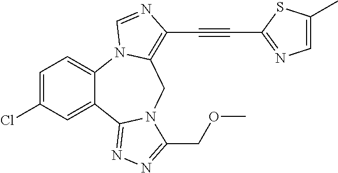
C1=C(Cl)C=C2C(=C1)N1C(=C(C#CC3=NC=C(C)S3)N=C1)CN1C2=NN=C1COC
